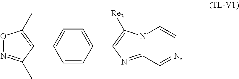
C1=C(C2=C(C)ON=C2C)C=CC(C2=C([Re3])N3C(=N2)C=NC=C3)=C1
